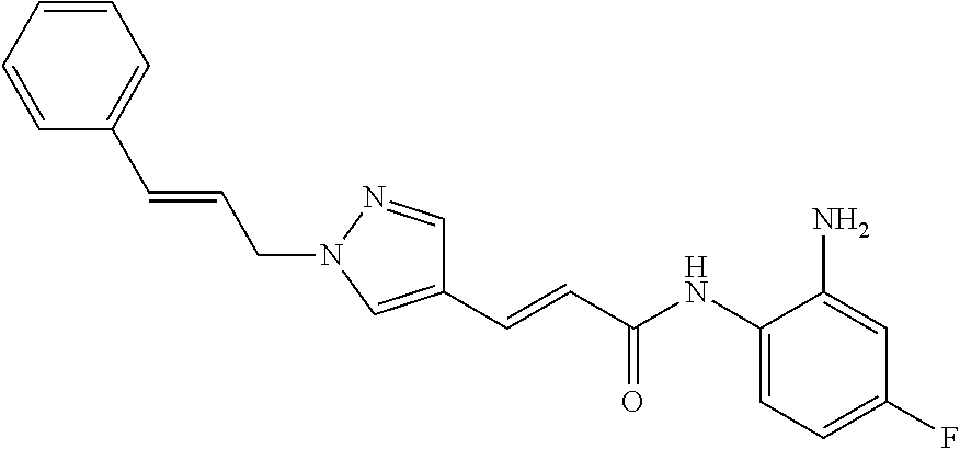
C(=CC(NC1=CC=C(F)C=C1N)=O)C1=CN(CC=CC2=CC=CC=C2)N=C1
